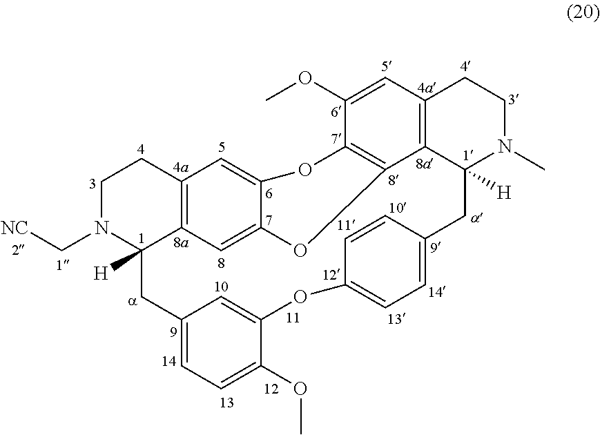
C1N(C[NC])C2([H])C3=C(C1)C=C1C(=C3)OC3=C(O1)C(OC)=CC1=C3C([H])(N(C)CC1)CC1=CC=C(OC3=CC(=CC=C3OC)C2)C=C1
